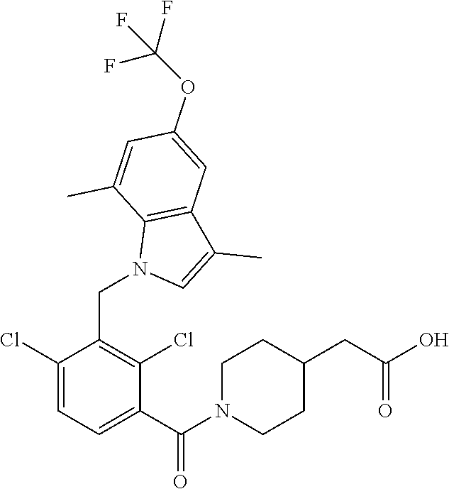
C1(CN2C=C(C)C3=C2C(C)=CC(OC(F)(F)F)=C3)=C(Cl)C(C(N2CCC(CC(O)=O)CC2)=O)=CC=C1Cl
